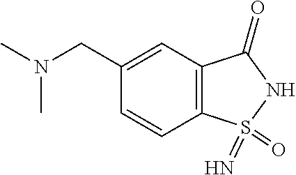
C1(CN(C)C)=CC2=C(C=C1)S(=O)(=N)NC2=O
